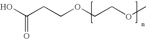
OC(CCOCCOC)=O
